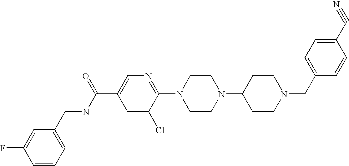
C1(C#N)=CC=C(CN2CCC(N3CCN(C4=NC=C(C(NCC5=CC=CC(F)=C5)=O)C=C4Cl)CC3)CC2)C=C1
